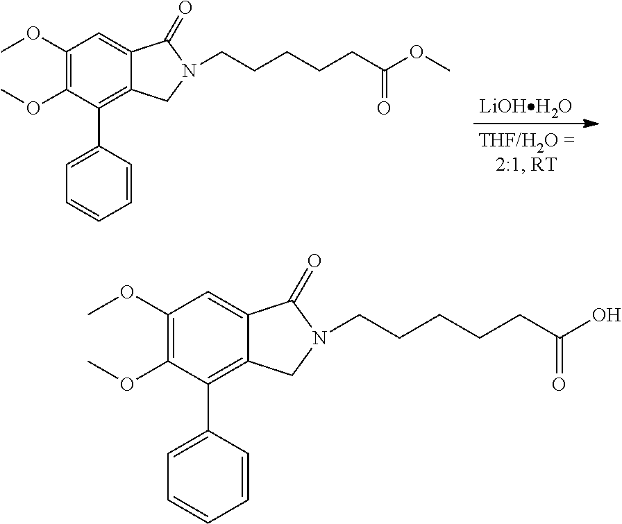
[LiOHH2O].C(CCCCC(OC)=O)N1CC2=C(C3=CC=CC=C3)C(OC)=C(OC)C=C2C1=O.C(CCCCC(O)=O)N1CC2=C(C3=CC=CC=C3)C(OC)=C(OC)C=C2C1=O
